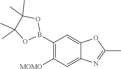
C1(B2OC(C)(C)C(C)(C)O2)=C([MOMO])C=C2C(=C1)OC(C)=N2
